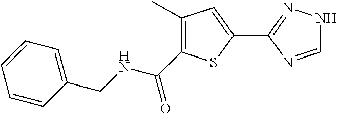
C1=NC(C2=CC(C)=C(C(NCC3=CC=CC=C3)=O)S2)=NN1
